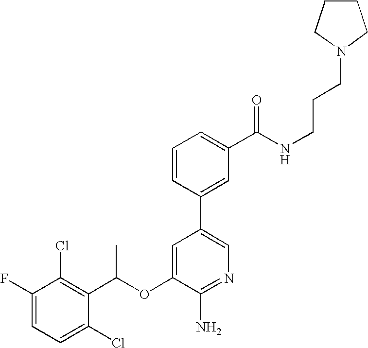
C1=C(F)C(Cl)=C(C(OC2=CC(C3=CC(C(NCCCN4CCCC4)=O)=CC=C3)=CN=C2N)C)C(Cl)=C1
